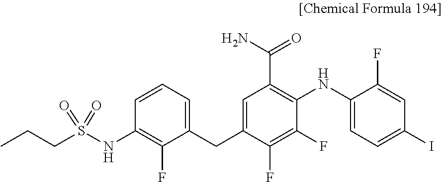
C1=CC=C(CC2=CC(C(N)=O)=C(NC3=CC=C(I)C=C3F)C(F)=C2F)C(F)=C1NS(CCC)(=O)=O
